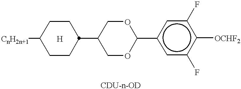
[CnH2n+1]C1CCC(C2COC(c3cc(F)c([OCHF2])c(F)c3)OC2)CC1.[H]
